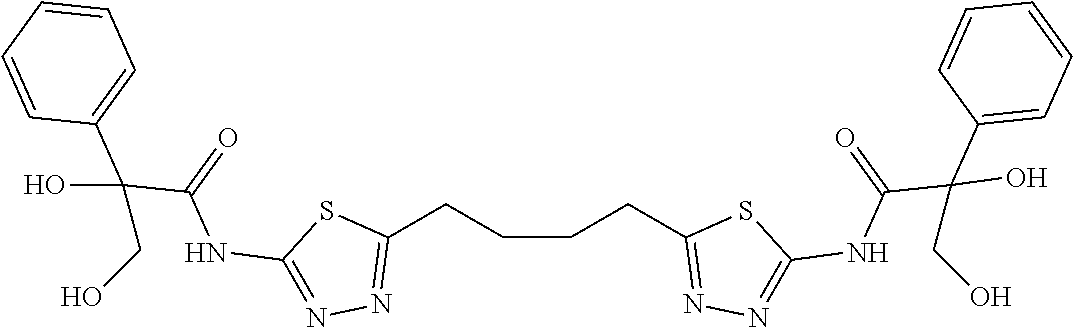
C1(CCCCC2=NN=C(NC(C(C3=CC=CC=C3)(O)CO)=O)S2)=NN=C(NC(C(C2=CC=CC=C2)(O)CO)=O)S1
